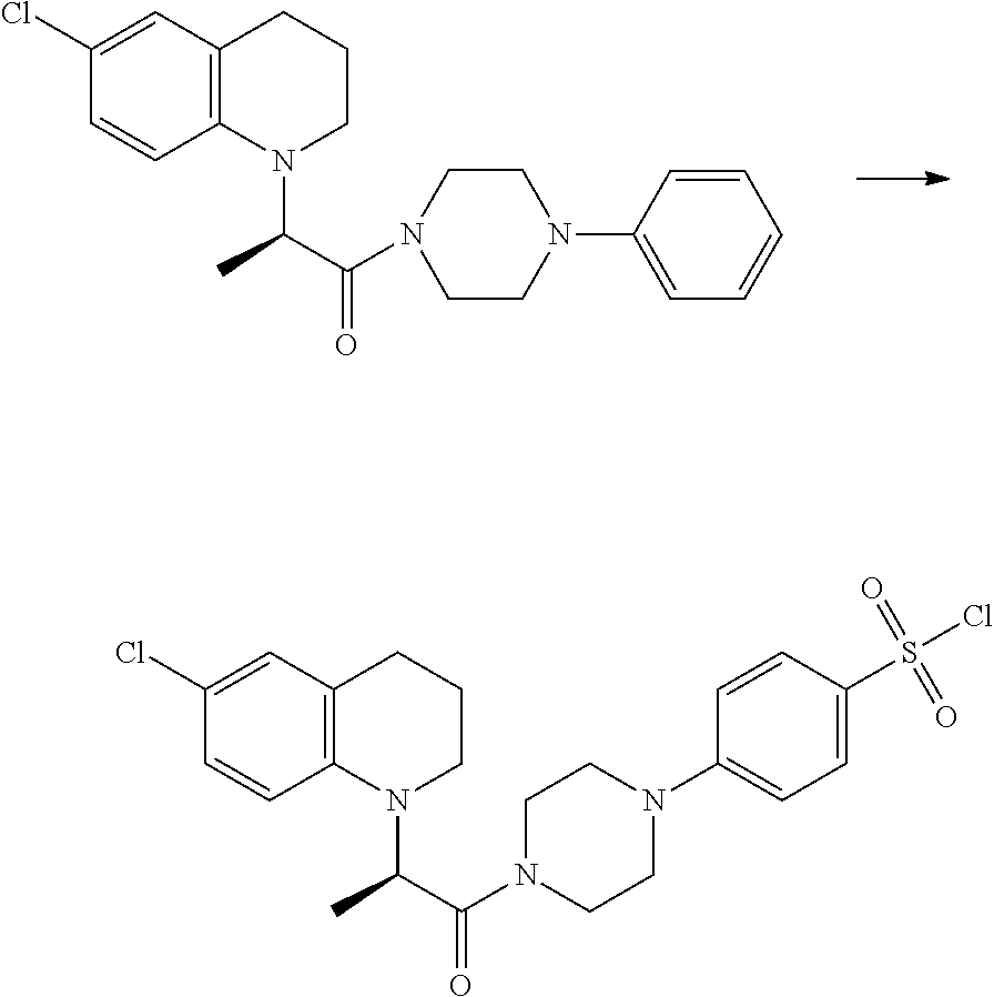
C12=C(N(C(C(N3CCN(C4=CC=CC=C4)CC3)=O)C)CCC1)C=CC(Cl)=C2.C12=C(N(C(C(N3CCN(C4=CC=C(S(=O)(Cl)=O)C=C4)CC3)=O)C)CCC1)C=CC(Cl)=C2
